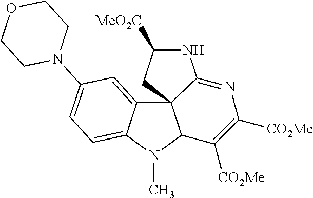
C12=CC(N3CCOCC3)=CC=C1N(C)C1C23CC([MeO2C])NC3=NC([CO2Me])=C1[CO2Me]
